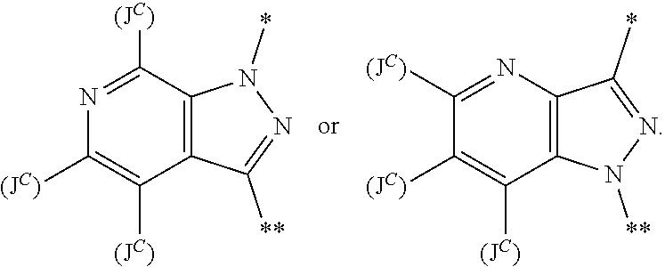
C12=C(C([(JC)])=NC([(JC)])=C1[(JC)])N(*)N=C2[**].C12=C(N=C([(JC)])C([(JC)])=C1[(JC)])C(*)=NN2[**]
